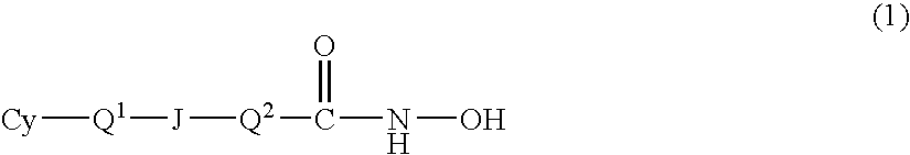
[Cy][Q1][J][Q2]C(=O)NO
